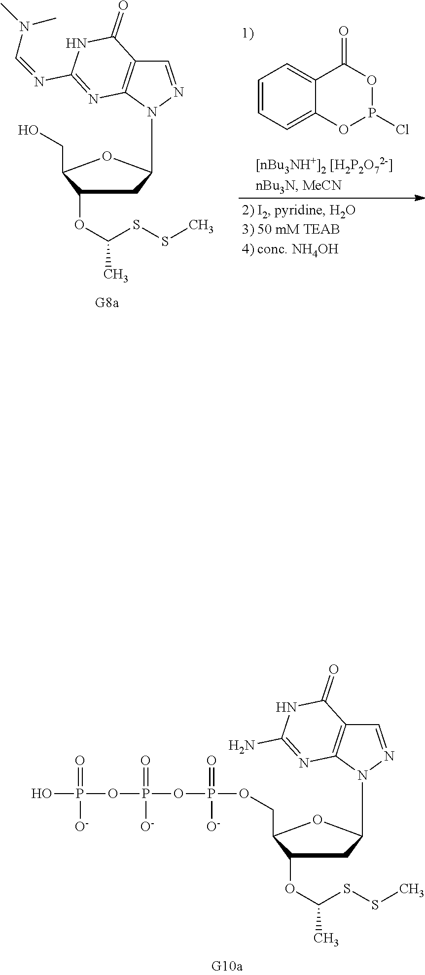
P1(Cl)OC(=O)C2=CC=CC=C2O1.C1(OC(C)SSC)CC(N2C3=C(C=N2)C(=O)NC(N=CN(C)C)=N3)OC1CO.C1(OC(C)SSC)CC(N2C3=C(C=N2)C(=O)NC(N)=N3)OC1COP(OP(OP(O)(=O)[O-])(=O)[O-])(=O)[O-]
